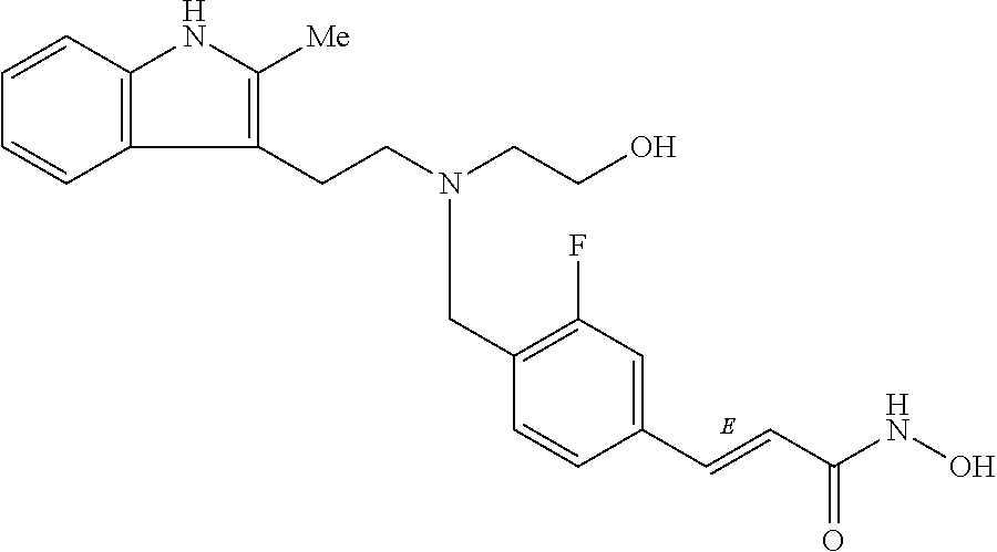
C(C1=C(F)C=C(C=CC(NO)=O)C=C1)N(CCO)CCC1=C([Me])NC2=C1C=CC=C2
